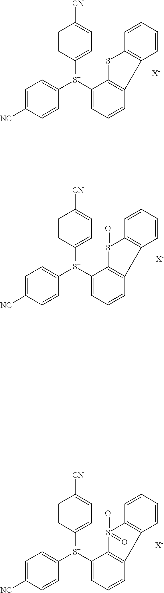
C1=CC2=C(C=C1)SC1=C2C=CC=C1[S+](C1=CC=C([NC])C=C1)C1=CC=C([CN])C=C1.[X-].C1=CC2=C(C=C1)S(=O)C1=C2C=CC=C1[S+](C1=CC=C([NC])C=C1)C1=CC=C([CN])C=C1.[X-].C1=CC2=C(C=C1)S(=O)(=O)C1=C2C=CC=C1[S+](C1=CC=C([NC])C=C1)C1=CC=C([CN])C=C1.[X-]
